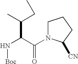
N(C(C(=O)N1CCCC1[CN])C(C)CC)[Boc]
